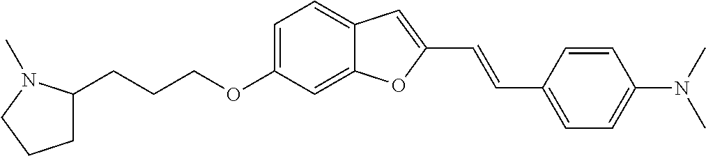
C1=C(OCCCC2CCCN2C)C=C2C(=C1)C=C(C=CC1=CC=C(N(C)C)C=C1)O2
